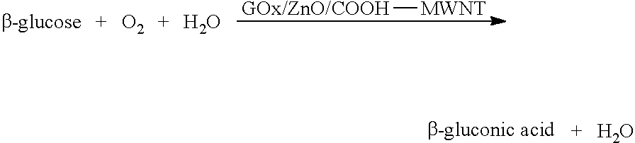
[O2].O.[GOx/ZnO/COOH][MWNT].[b-gluconic acid].O
